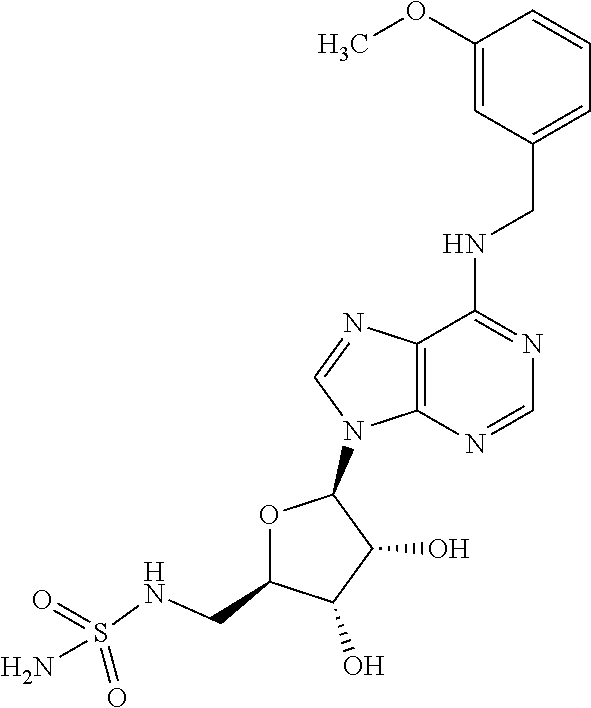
N(C1=NC=NC2=C1N=CN2C1OC(CNS(N)(=O)=O)C(O)C1O)CC1=CC=CC(OC)=C1
